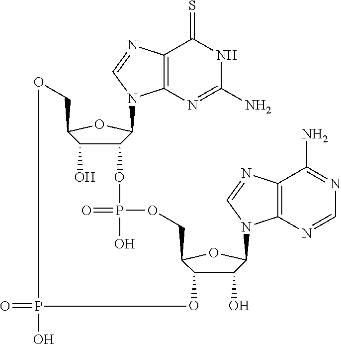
C12=C(N=C(N)NC1=S)N(C1C(OP(=O)(O)OCC3C(O)C(O)C(N4C5=C(C(N)=NC=N5)N=C4)O3)C(O)C(CO)O1)C=N2.O=PO
